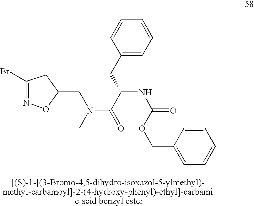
C1(Br)=NOC(CN(C)C(=O)C(NC(=O)OCC2=CC=CC=C2)CC2=CC=CC=C2)C1
